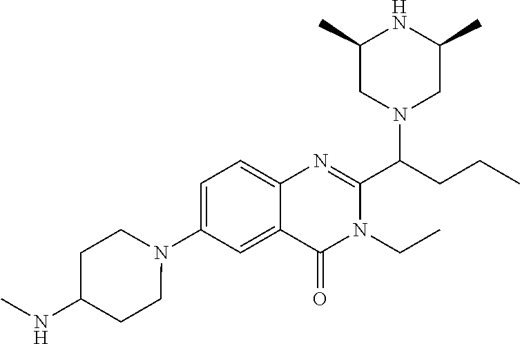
C1=C(N2CCC(NC)CC2)C=C2C(=C1)N=C(C(CCC)N1CC(C)NC(C)C1)N(CC)C2=O
